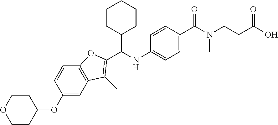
C1(OC2CCOCC2)=CC2=C(C=C1)OC(C(NC1=CC=C(C(N(CCC(O)=O)C)=O)C=C1)C1CCCCC1)=C2C
